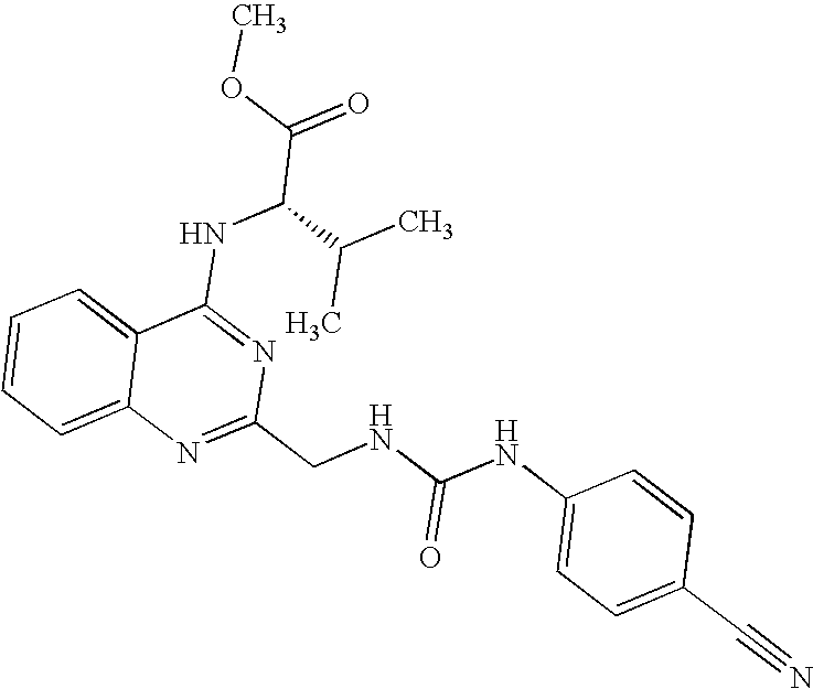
C12=CC=CC=C1N=C(CNC(NC1=CC=C(C#N)C=C1)=O)N=C2NC(C(=O)OC)C(C)C
